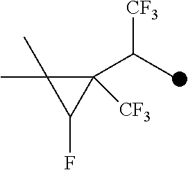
C1([CF3])(C(C)[CF3])C(C)(C)C1F
